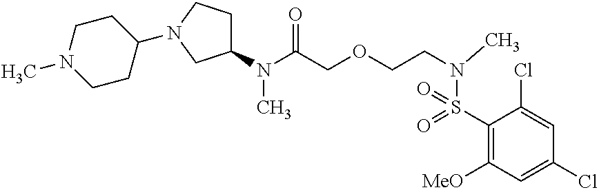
N(C(COCCN(C)S(C1=C([MeO])C=C(Cl)C=C1Cl)(=O)=O)=O)(C)C1CCN(C2CCN(C)CC2)C1
